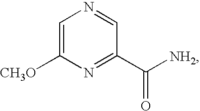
C1=C([CH3O])N=C(C([NH2])=O)C=N1
